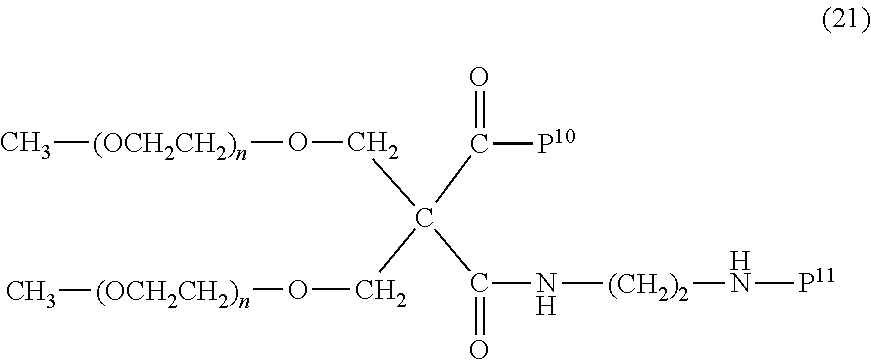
C[(OCH2CH2)n]OCC(CO[(OCH2CH2)n]C)(C([P10])=O)C(=O)N[(CH2)2]N[P11]
